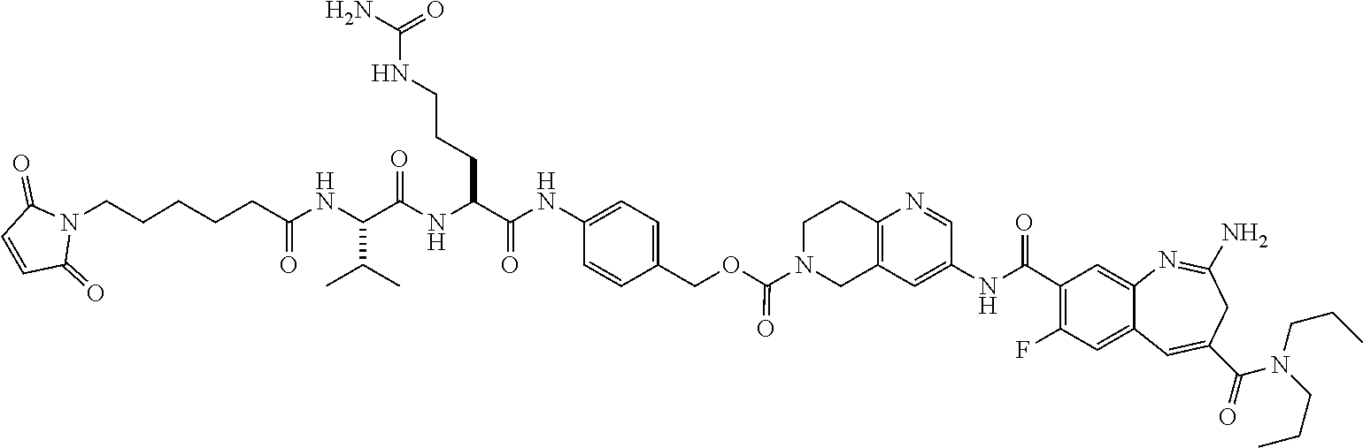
N1=CC(NC(C2=C(F)C=C3C(=C2)N=C(N)CC(C(=O)N(CCC)CCC)=C3)=O)=CC2=C1CCN(C(OCC1=CC=C(NC(C(NC(C(NC(CCCCCN3C(=O)C=CC3=O)=O)C(C)C)=O)CCCNC(=O)N)=O)C=C1)=O)C2
